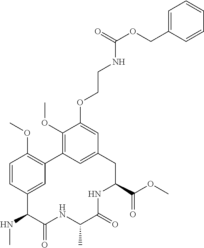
N(C1C(=O)NC(C)C(=O)NC(C(OC)=O)CC2=CC(=C(OC)C(OCCNC(=O)OCC3=CC=CC=C3)=C2)C2=C(OC)C=CC1=C2)C
